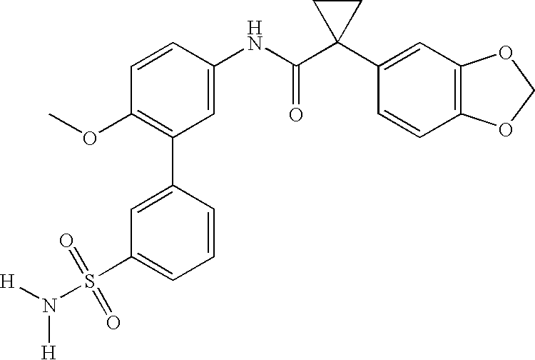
C1(NC(C2(C3=CC4=C(C=C3)OCO4)CC2)=O)=CC(C2=CC(S(N([H])[H])(=O)=O)=CC=C2)=C(OC)C=C1
